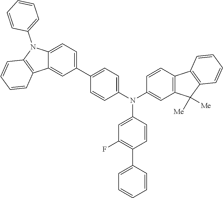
C1=CC(N(C2=CC3=C(C=C2)C2=C(C3([Me])[Me])C=CC=C2)C2=CC(F)=C(C3=CC=CC=C3)C=C2)=CC=C1C1=CC=C2C(=C1)C1=C(N2C2=CC=CC=C2)C=CC=C1
